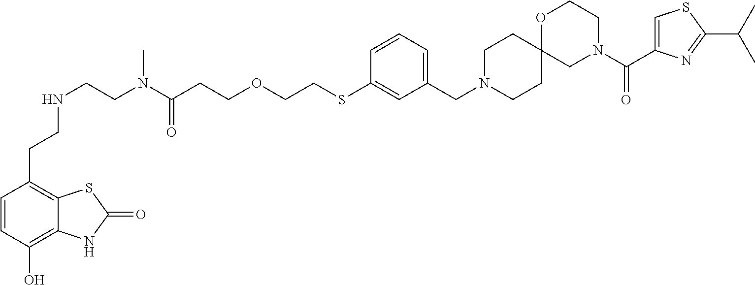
O(CCC(N(CCNCCC1=C2C(=C(O)C=C1)NC(=O)S2)C)=O)CCSC1=CC(CN2CCC3(CC2)CN(C(C2=CSC(C(C)C)=N2)=O)CCO3)=CC=C1
